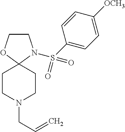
C1COC2(N1S(=O)(=O)C1=CC=C([OCH3])C=C1)CCN(CC=C)CC2
